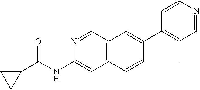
N1=CC2=C(C=C1NC(=O)C1CC1)C=CC(C1=C(C)C=NC=C1)=C2
